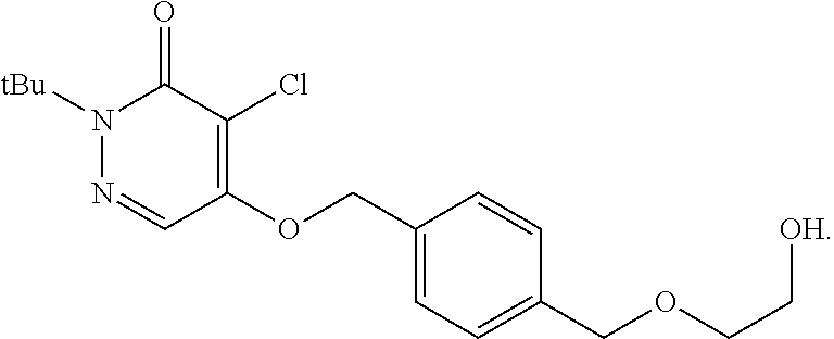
C1(OCC2=CC=C(COCC[OH])C=C2)=C(Cl)C(=O)N([tBu])N=C1
